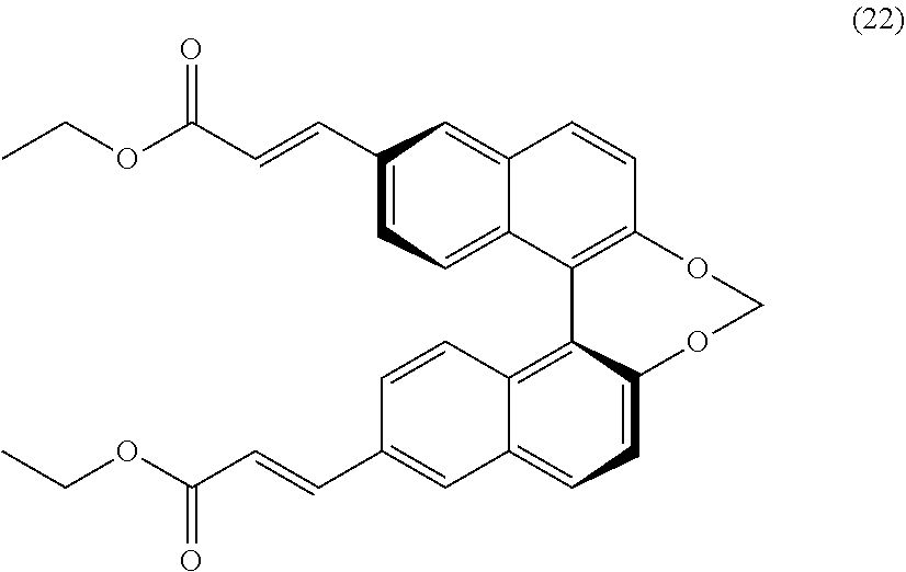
C1(C=CC(OCC)=O)=CC=C2C(=C1)C=CC1=C2C2=C3C=CC(C=CC(OCC)=O)=CC3=CC=C2OCO1
